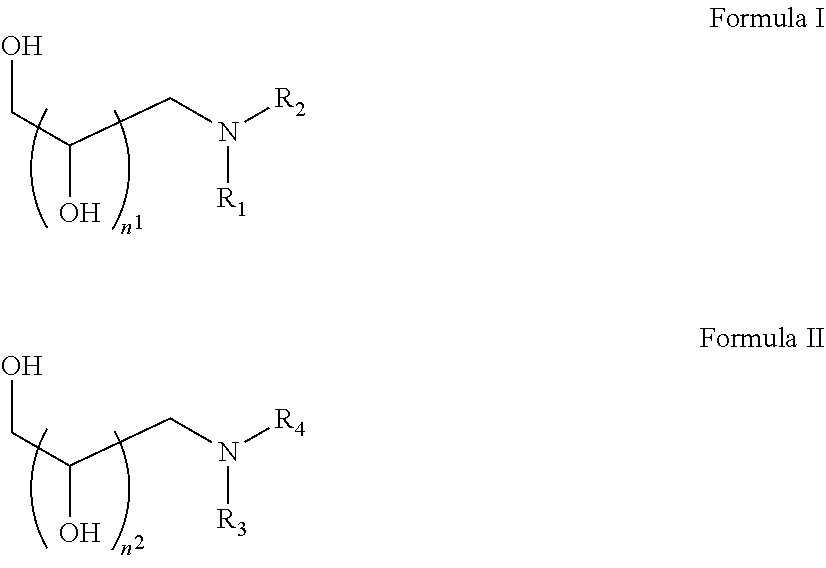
C(C(CN([R2])[R1])O)O.C(C(CN([R4])[R3])O)O
